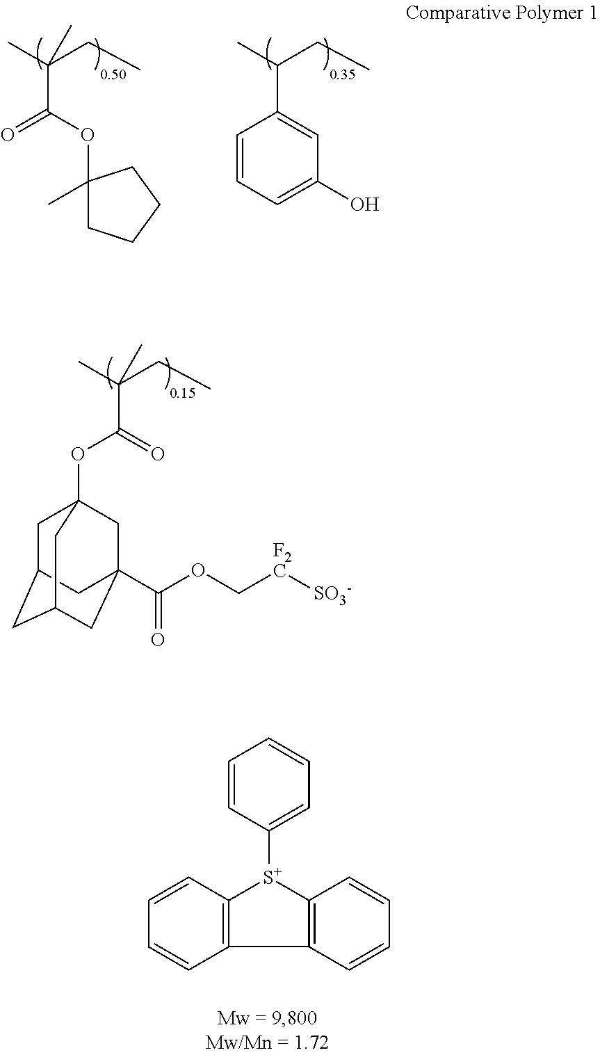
C(C(OC1(C)CCCC1)=O)(C)(C)CC.C(C1=CC(O)=CC=C1)(C)CC.C(C(OC12CC3CC(CC(C(OC[F2C][SO3-])=O)(C1)C3)C2)=O)(C)(C)CC.C1=CC([S+]2C3=C(C4=C2C=CC=C4)C=CC=C3)=CC=C1
